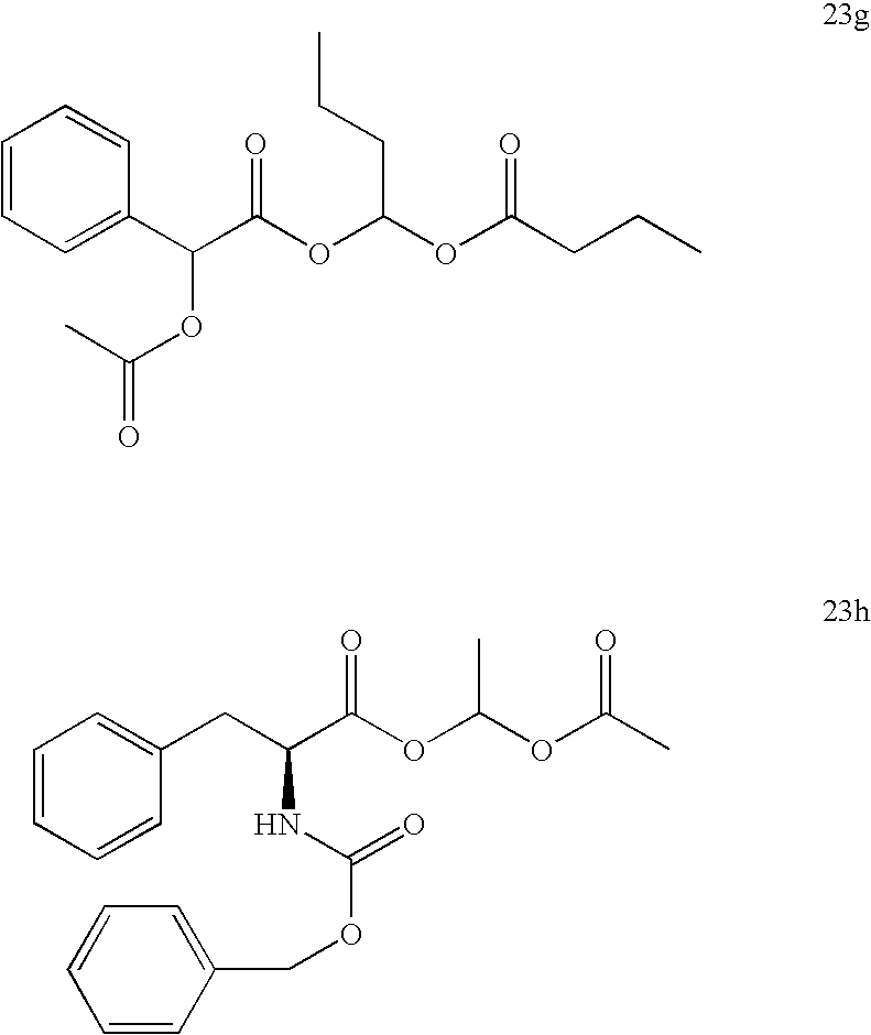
C(C(OC(OC(CCC)=O)CCC)=O)(C1=CC=CC=C1)OC(=O)C.C1(CC(C(OC(OC(C)=O)C)=O)NC(OCC2=CC=CC=C2)=O)=CC=CC=C1
